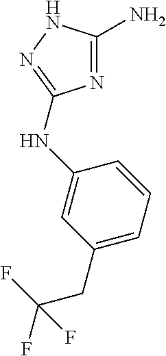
N1=C(N)NN=C1NC1=CC(CC(F)(F)F)=CC=C1
